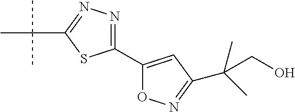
C1(C2=CC(C(CO)(C)C)=NO2)=NN=C(C(C)(C)C)S1
